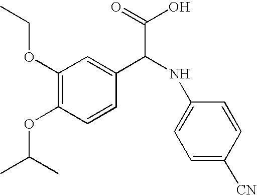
C1(OCC)=C(OC(C)C)C=CC(C(NC2=CC=C([CN])C=C2)C(O)=O)=C1
